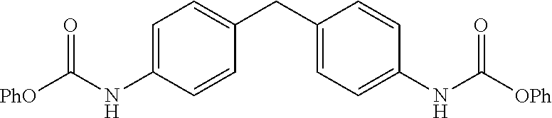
O=C(NC1=CC=C(CC2=CC=C(NC(=O)[PhO])C=C2)C=C1)[OPh]
